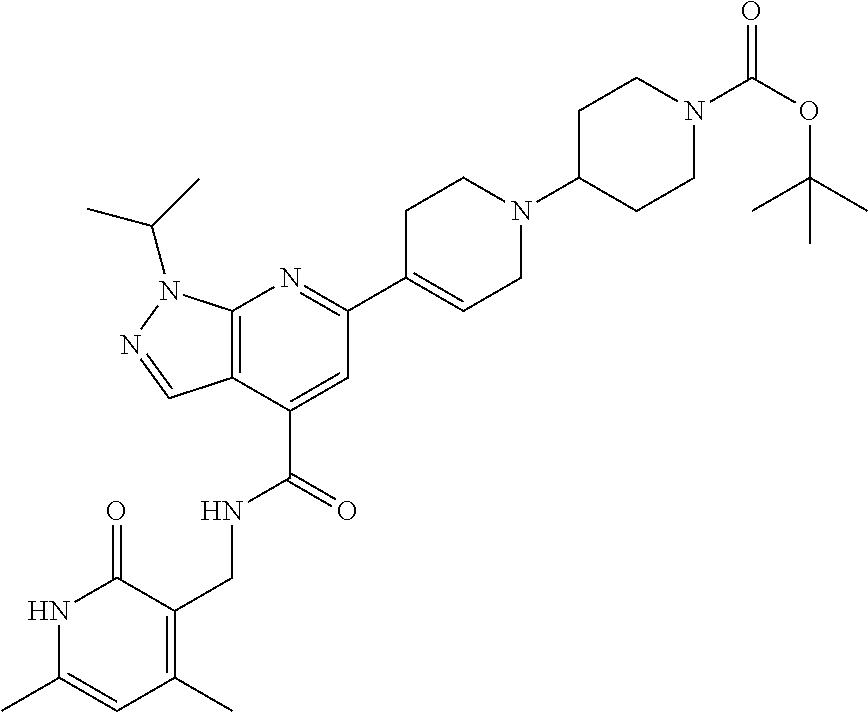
C12=C(C(C(=O)NCC3=C(C)C=C(C)NC3=O)=CC(C3=CCN(C4CCN(C(OC(C)(C)C)=O)CC4)CC3)=N1)C=NN2C(C)C
